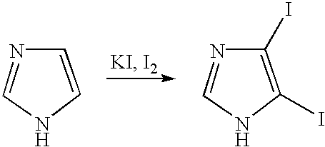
N1=CNC=C1.N1=CNC(I)=C1I
